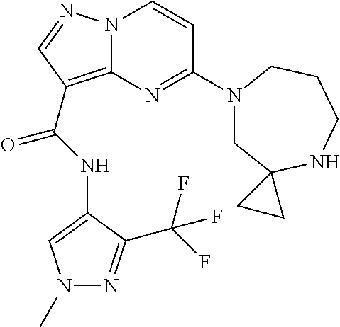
N12C(=C(C(NC3=CN(C)N=C3C(F)(F)F)=O)C=N1)N=C(N1CC3(NCCC1)CC3)C=C2
